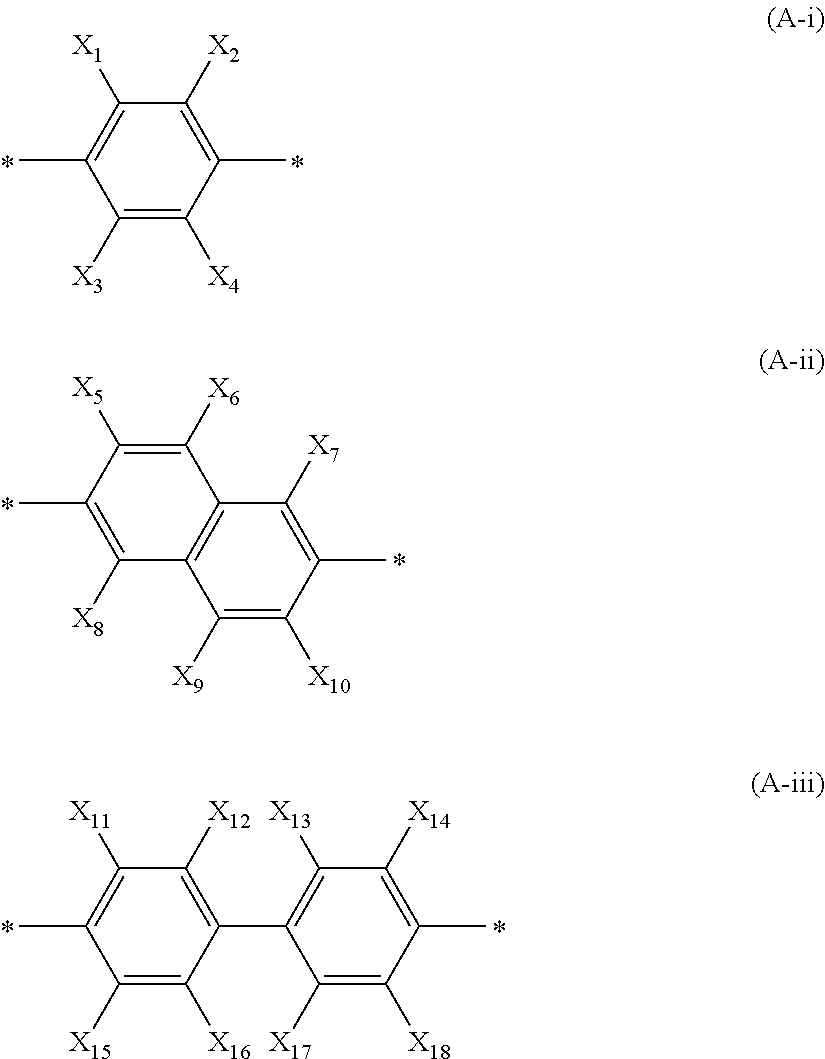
C1([X6])=C([X5])C(C)=C([X8])C2=C1C([X7])=C(C)C([X10])=C2[X9].C1([X2])=C(C)C([X4])=C([X3])C(C)=C1[X1].C1([X12])=C(C2=C([X13])C([X14])=C(C)C([X18])=C2[X17])C([X16])=C([X15])C(C)=C1[X11]
